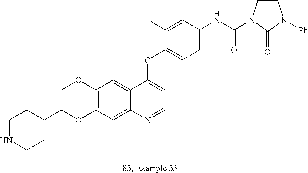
C1NCCC(COC2=C(OC)C=C3C(=C2)N=CC=C3OC2=CC=C(NC(=O)N3CCN([Ph])C3=O)C=C2F)C1
